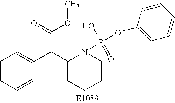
C1=CC=CC(C(C2CCCCN2P(=O)(O)OC2=CC=CC=C2)C(=O)OC)=C1
